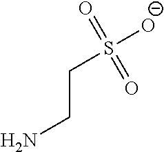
C(CN)S([O-])(=O)=O
